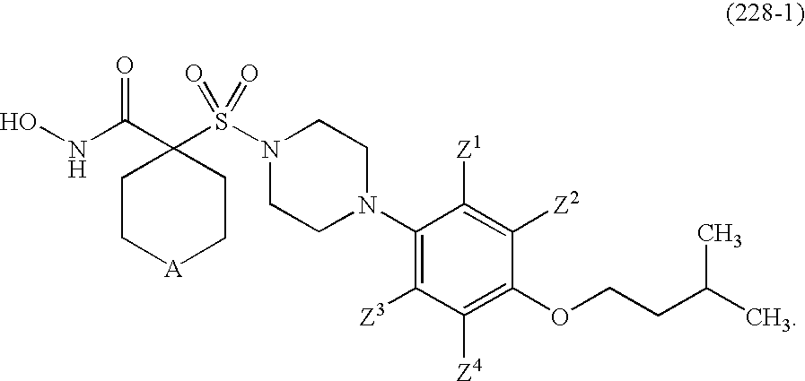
ONC(C1(S(N2CCN(C3=C([Z3])C([Z4])=C(OCCC(C)C)C([Z2])=C3[Z1])CC2)(=O)=O)CC[A]CC1)=O
